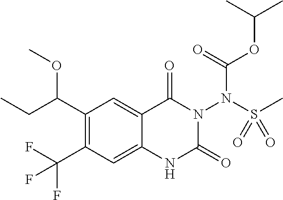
C1(C(OC)CC)=C(C(F)(F)F)C=C2C(=C1)C(=O)N(N(S(C)(=O)=O)C(OC(C)C)=O)C(=O)N2
